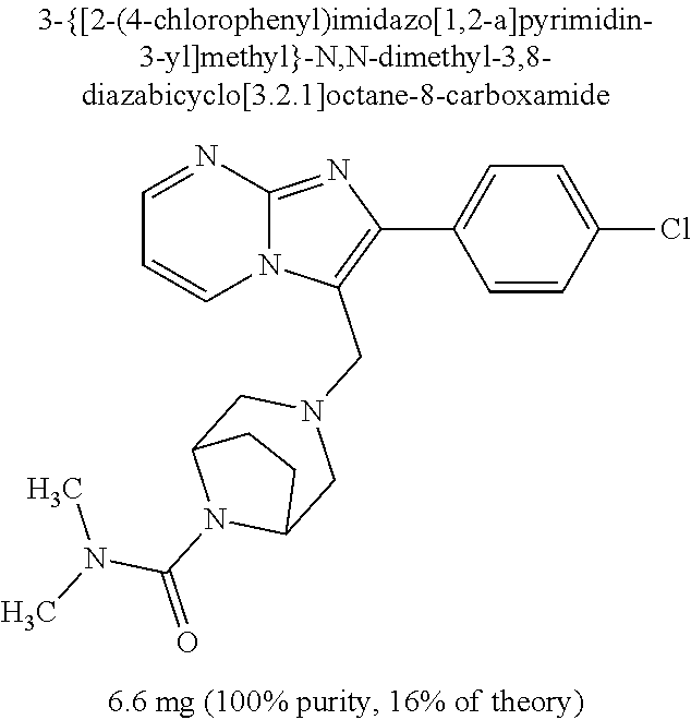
C1=CC(Cl)=CC=C1C1=C(CN2CC3N(C(=O)N(C)C)C(C2)CC3)N2C(=N1)N=CC=C2
